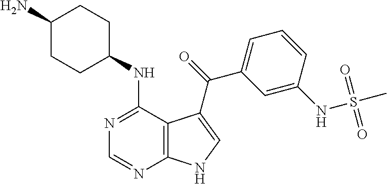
C1(N)CCC(NC2=NC=NC3=C2C(C(=O)C2=CC=CC(NS(C)(=O)=O)=C2)=CN3)CC1
